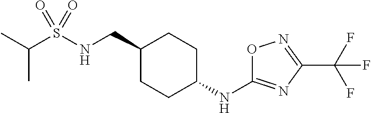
C(S(NCC1CCC(NC2=NC(C(F)(F)F)=NO2)CC1)(=O)=O)(C)C
